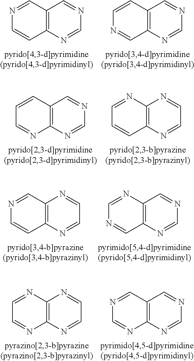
C12=C(N=CN=C1)C=CN=C2.C12=C(N=CN=C1)C=NC=C2.C12=C(N=CN=C1)N=CC=C2.C12=C(N=CC=N1)C=CC=N2.C12=C(N=CC=N1)C=CN=C2.C12=C(N=CN=C1)C=NC=N2.C12=C(N=CC=N1)N=CC=N2.C12=C(N=CN=C1)N=CN=C2
